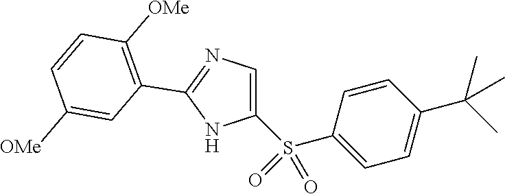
C1(S(C2=CC=C(C(C)(C)C)C=C2)(=O)=O)=CN=C(C2=C([OMe])C=CC([OMe])=C2)N1
